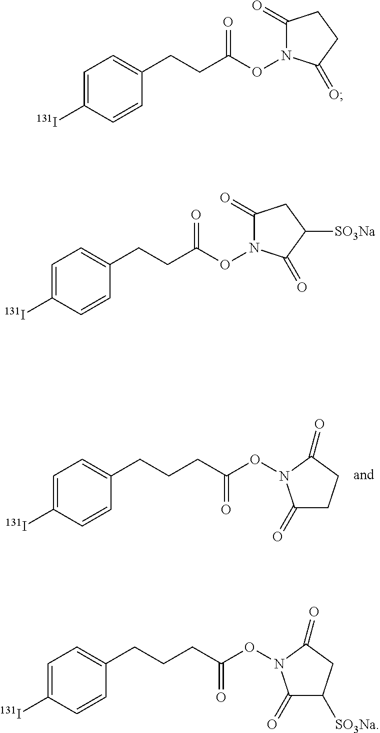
C1=C([131I])C=CC(CCCC(ON2C(=O)CCC2=O)=O)=C1.C1=C([131I])C=CC(CCC(ON2C(=O)CCC2=O)=O)=C1.C1=C([131I])C=CC(CCC(ON2C(=O)CC([SO3Na])C2=O)=O)=C1.C1=C([131I])C=CC(CCCC(ON2C(=O)C([SO3Na])CC2=O)=O)=C1
